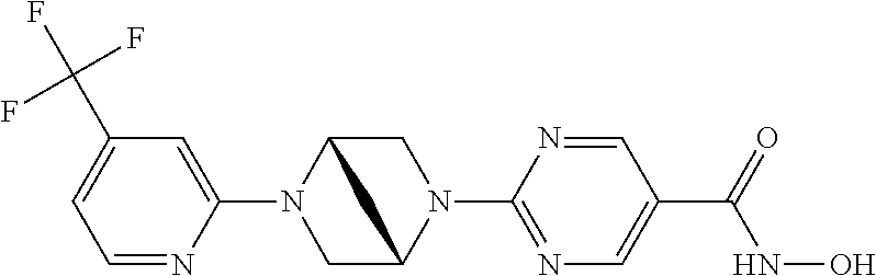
C1(N2CC3N(C4=NC=C(C(NO)=O)C=N4)CC2C3)=CC(C(F)(F)F)=CC=N1
